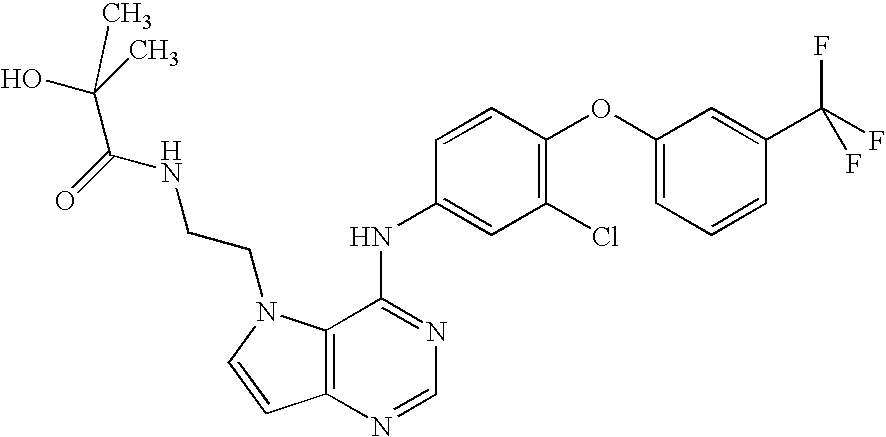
C1=C(OC2=C(Cl)C=C(NC3=NC=NC4=C3N(CCNC(C(O)(C)C)=O)C=C4)C=C2)C=C(C(F)(F)F)C=C1
